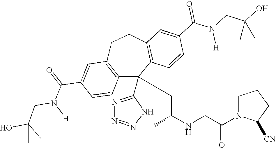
C1(C(=O)N([H])CC(C)(O)C)=CC2=C(C=C1)C(C1=NN=NN1)(CC(NCC(N1C([CN])CCC1)=O)C)C1=C(CC2)C=C(C(N([H])CC(O)(C)C)=O)C=C1
